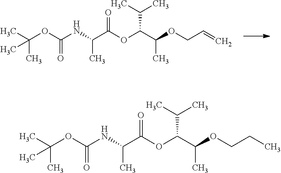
CC(C)C(OC(C(NC(OC(C)(C)C)=O)C)=O)C(C)OCC=C.CC(C)C(OC(C(NC(OC(C)(C)C)=O)C)=O)C(C)OCCC
